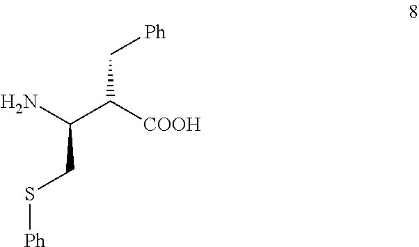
NC(C([COOH])C[Ph])CS[Ph]
